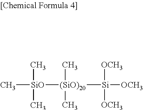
[SiO]([(SiO)20]([Si]([OCH3])([OCH3])[OCH3])(C)C)(C)(C)C
